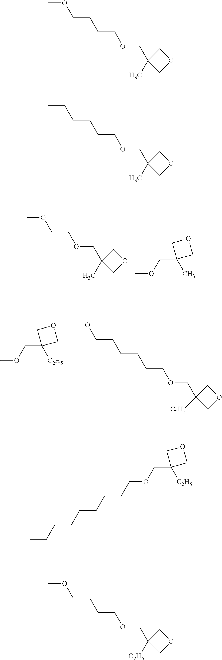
C(COCC1(C)COC1)OC.C(C1(C)COC1)OC.C(C1([C2H5])COC1)OC.C(COCC1([C2H5])COC1)CCCCOC.C(COCC1(C)COC1)CCOC.C(COCC1(C)COC1)CCCC.C(OCC1([C2H5])COC1)CCCCCCCC.C(COCC1([C2H5])COC1)CCOC
